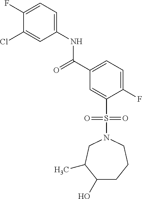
C1(F)=CC=C(NC(C2=CC=C(F)C(S(=O)(=O)N3CC(C)C(O)CCC3)=C2)=O)C=C1Cl
